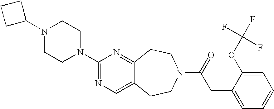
N1(C2CCC2)CCN(C2=NC=C3C(=N2)CCN(C(=O)CC2=CC=CC=C2OC(F)(F)F)CC3)CC1
